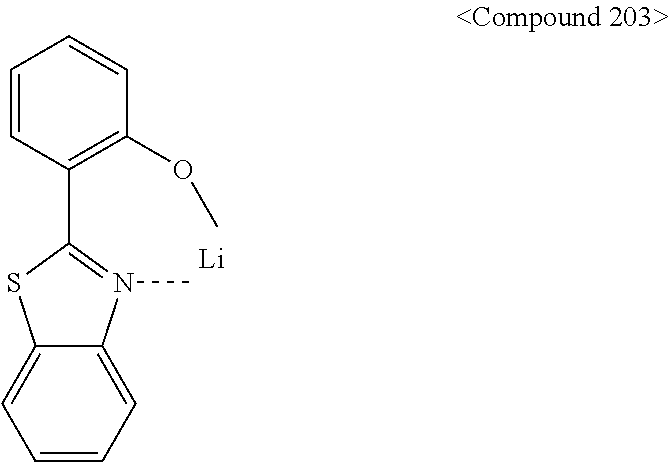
C1=CC=C2C(=C1)SC(C1=C(OC)C=CC=C1)=N2C.[Li]
